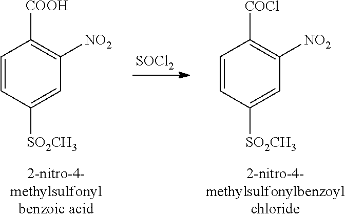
[SOCl2].C1=CC([SO2CH3])=CC([NO2])=C1[COOH].C1=CC([SO2CH3])=CC([NO2])=C1[COCl]
